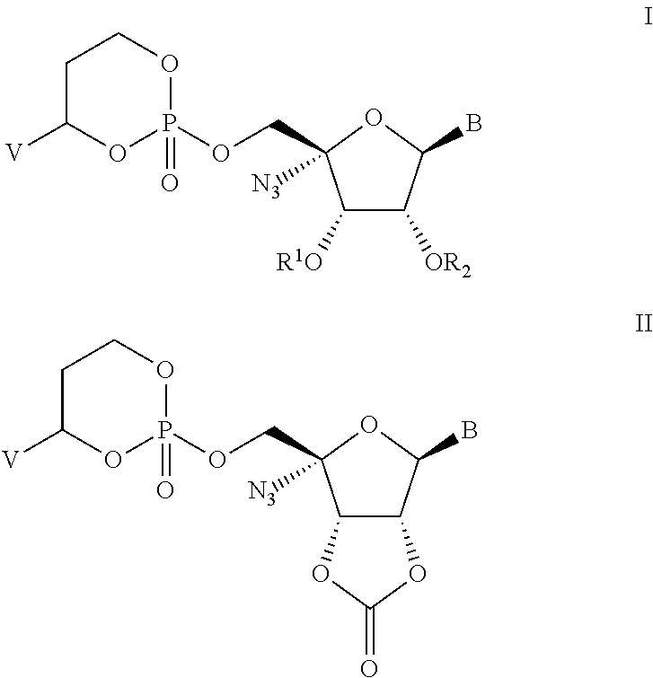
C1C([V])OP(OCC2([N3])C([R1O])C([OR2])C(B)O2)(=O)OC1.C1C([V])OP(OCC2([N3])C3C(C(B)O2)OC(=O)O3)(=O)OC1
